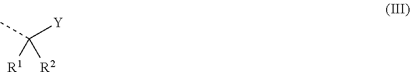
CC([Y])([R1])[R2]
